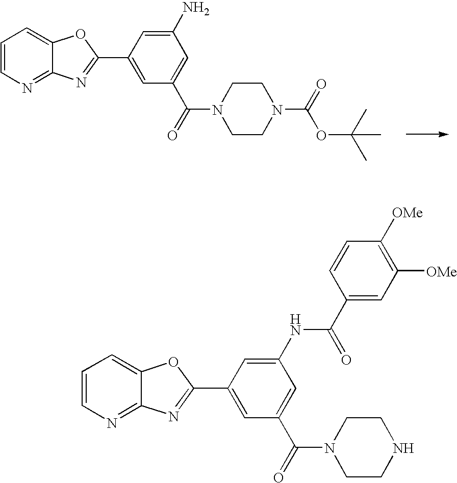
C1=CN=C2C(=C1)OC(C1=CC(C(N3CCN(C(=O)OC(C)(C)C)CC3)=O)=CC(N)=C1)=N2.C1=CN=C2C(=C1)OC(C1=CC(C(N3CCNCC3)=O)=CC(NC(=O)C3=CC([OMe])=C([OMe])C=C3)=C1)=N2
